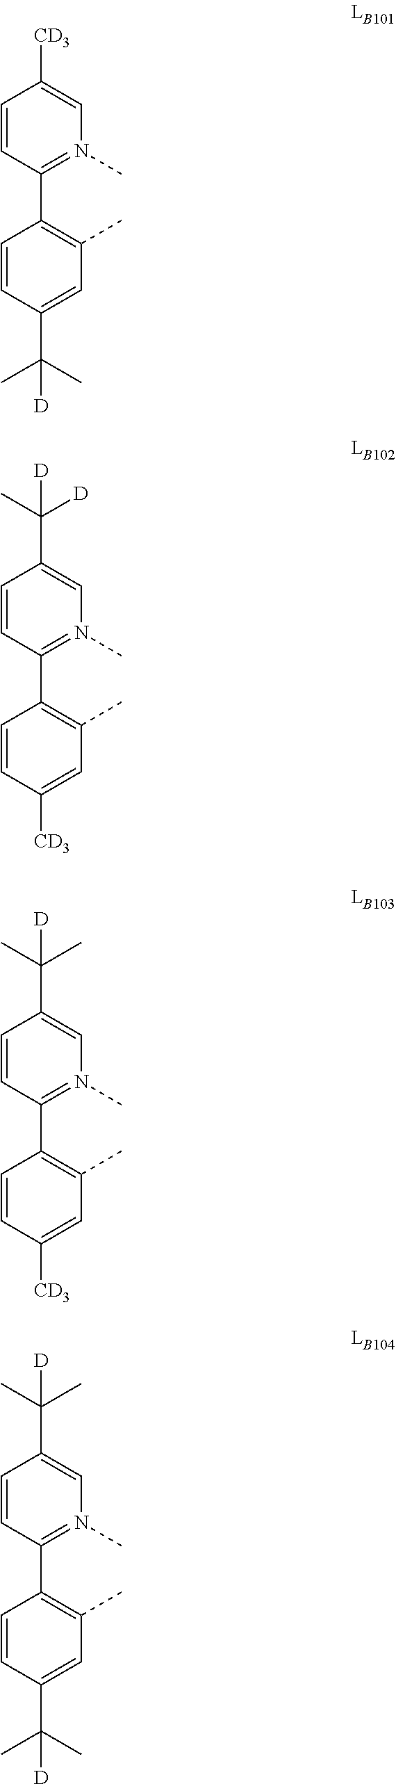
C1=CC(C2=C(C)C=C(C([D])(C)C)C=C2)=N(C)C=C1[CD3].C1=CC(C2=C(C)C=C([CD3])C=C2)=N(C)C=C1C([D])(C)[D].C1=CC(C2=C(C)C=C([CD3])C=C2)=N(C)C=C1C([D])(C)C.C1=CC(C2=C(C)C=C(C([D])(C)C)C=C2)=N(C)C=C1C([D])(C)C
